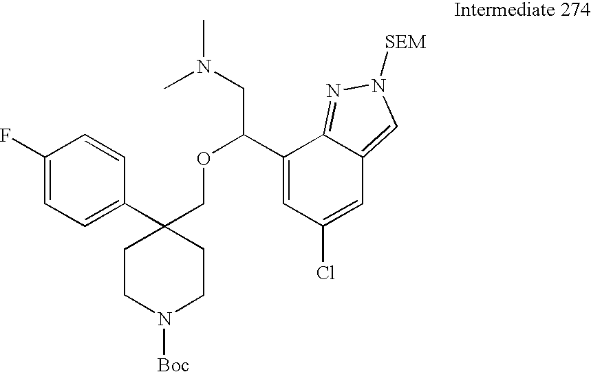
C1(C2(COC(CN(C)C)C3=CC(Cl)=CC4=CN([SEM])N=C34)CCN([Boc])CC2)=CC=C(F)C=C1
